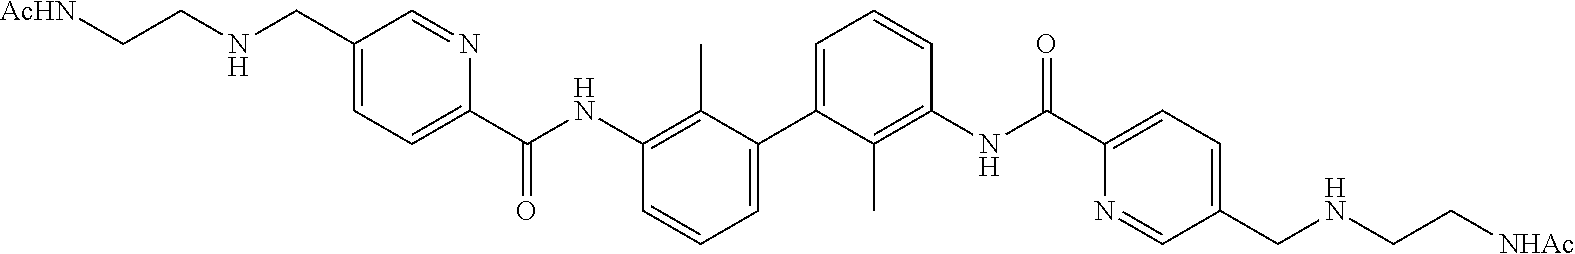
C1=C(C2=CC=CC(NC(C3=CC=C(CNCC[AcHN])C=N3)=O)=C2C)C(C)=C(NC(C2=CC=C(CNCC[NHAc])C=N2)=O)C=C1
